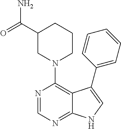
C1(C(=O)N)CN(C2=C3C(=NC=N2)NC=C3C2=CC=CC=C2)CCC1
